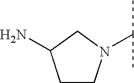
C1CN(C(C)C)CC1N
